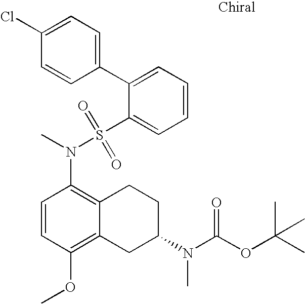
C1=CC(OC)=C2C(=C1N(S(C1=CC=CC=C1C1=CC=C(Cl)C=C1)(=O)=O)C)CCC(N(C(OC(C)(C)C)=O)C)C2
